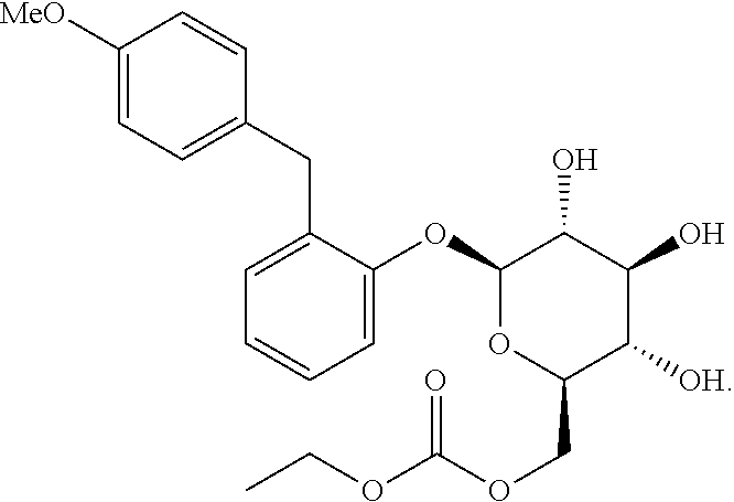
C1(OC2=CC=CC=C2CC2=CC=C([MeO])C=C2)OC(COC(OCC)=O)C([OH])C(O)C1O
